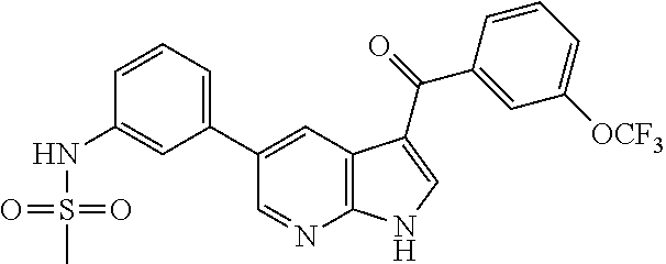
C1(C2=CC3=C(N=C2)NC=C3C(=O)C2=CC([OCF3])=CC=C2)=CC=CC(NS(C)(=O)=O)=C1
